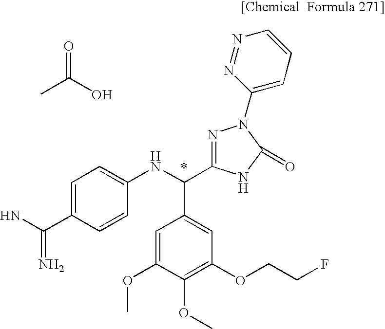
NC(C1=CC=C(NC(C2=CC(OCCF)=C(OC)C(OC)=C2)C2=NN(C3=CC=CN=N3)C(=O)N2)C=C1)=N.CC(O)=O
